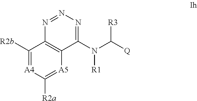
[A5]1=C([R2a])[A4]=C([R2b])C2=C1C(N(C([Q])[R3])[R1])=NN=N2
